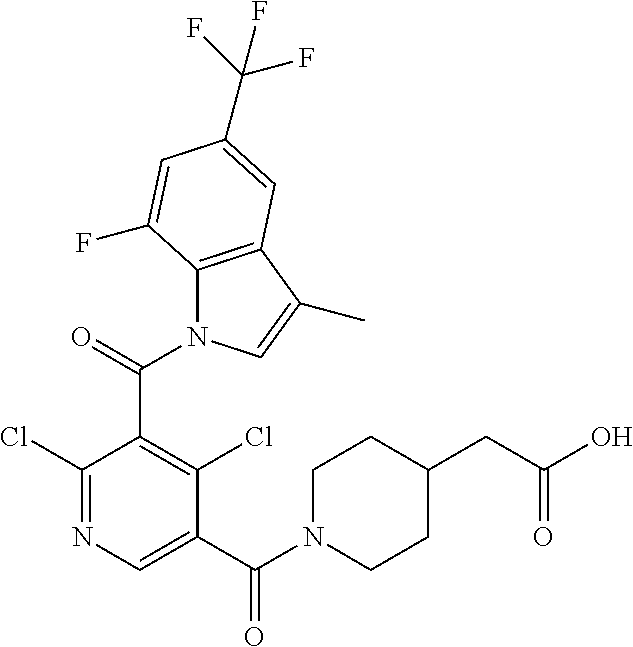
C1(Cl)=NC=C(C(N2CCC(CC(O)=O)CC2)=O)C(Cl)=C1C(N1C2=C(C(C)=C1)C=C(C(F)(F)F)C=C2F)=O
